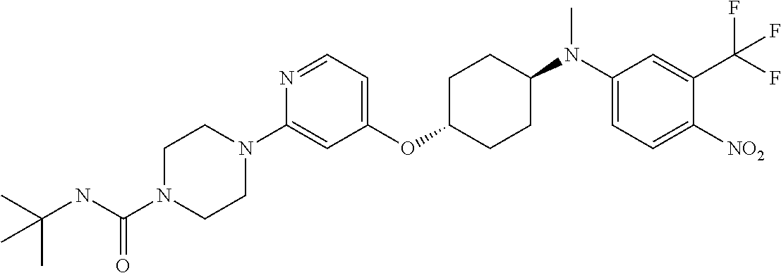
C1(OC2CCC(N(C3=CC=C([NO2])C(C(F)(F)F)=C3)C)CC2)=CC=NC(N2CCN(C(NC(C)(C)C)=O)CC2)=C1
